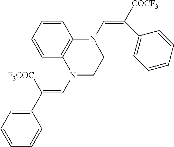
N1(C=C(C2=CC=CC=C2)[F3COC])CCN(C=C([COCF3])C2=CC=CC=C2)C2=C1C=CC=C2
